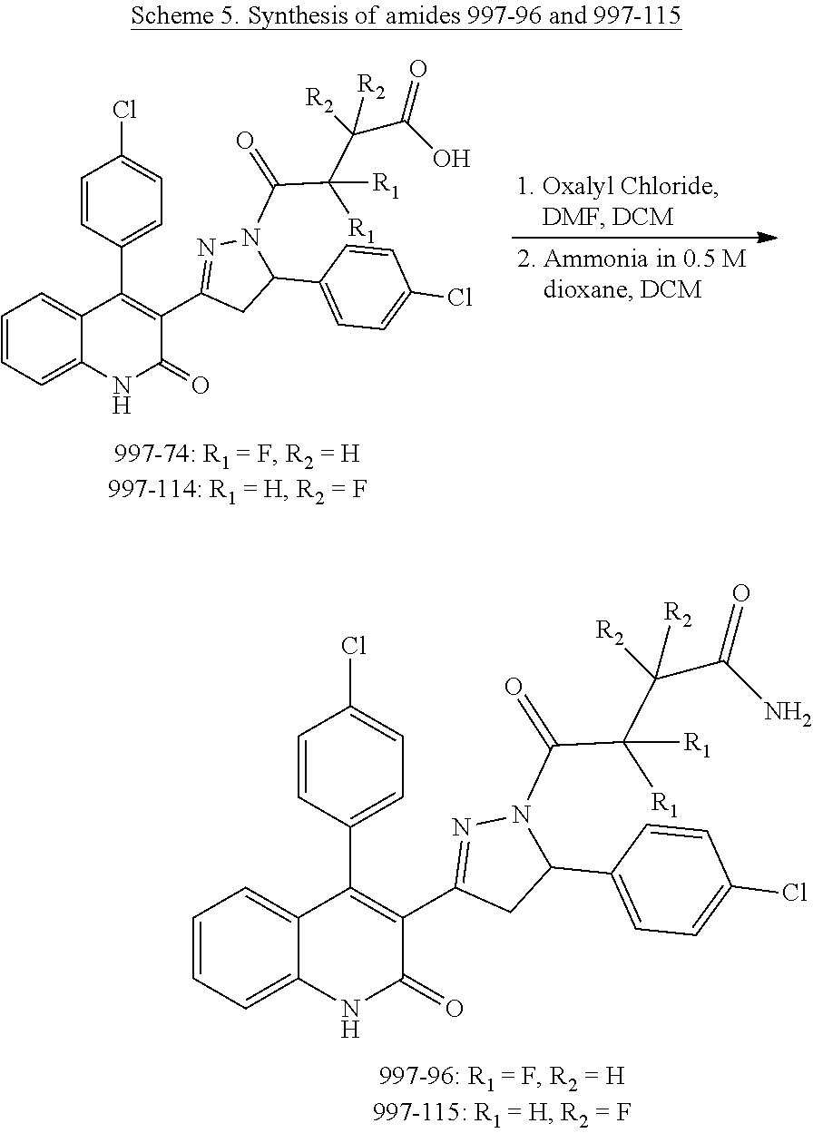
C1=CC=C2C(=C1)C(C1=CC=C(Cl)C=C1)=C(C1=NN(C(C(C(C(=O)N)([R2])[R2])([R1])[R1])=O)C(C3=CC=C(Cl)C=C3)C1)C(=O)N2.C1=CC=C2C(=C1)C(C1=CC=C(Cl)C=C1)=C(C1=NN(C(C(C(C(=O)O)([R2])[R2])([R1])[R1])=O)C(C3=CC=C(Cl)C=C3)C1)C(=O)N2
